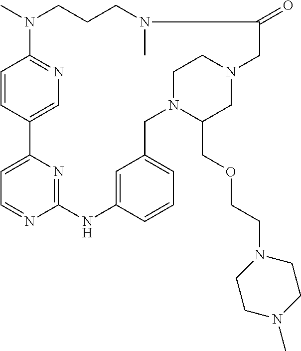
C1=C2C=CC(=N1)N(C)CCCN(C)C(=O)CN1CC(COCCN3CCN(C)CC3)N(CC3=CC=CC(=C3)NC3=NC2=CC=N3)CC1
